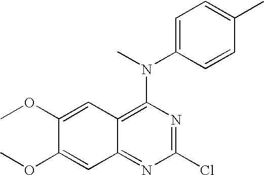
C1(OC)=CC2=C(N(C3=CC=C(C)C=C3)C)N=C(Cl)N=C2C=C1OC
